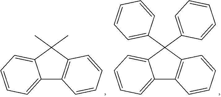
C12=CC=CC=C1C(C)(C)C1=C2C=CC=C1.C12=CC=CC=C1C(C1=CC=CC=C1)(C1=CC=CC=C1)C1=C2C=CC=C1
